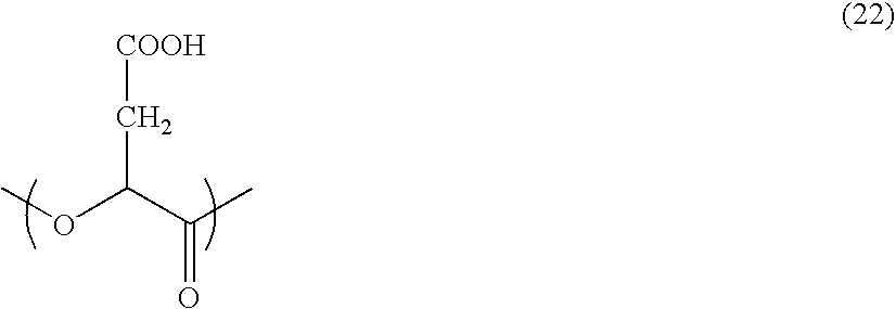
COC(C[COOH])C(C)=O
